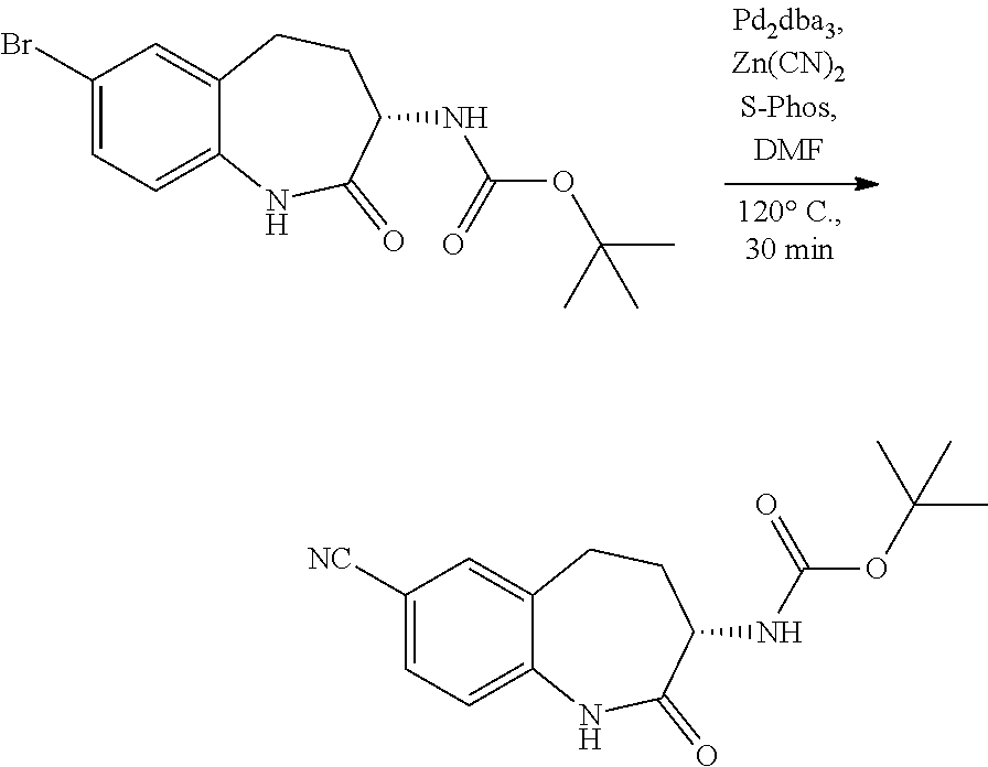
C1(Br)=CC=C2C(=C1)CCC(NC(OC(C)(C)C)=O)C(=O)N2.C1([NC])=CC=C2C(=C1)CCC(NC(OC(C)(C)C)=O)C(=O)N2
